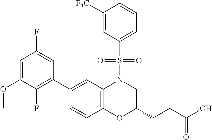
C1(C2=C(F)C(OC)=CC(F)=C2)=CC2=C(C=C1)OC(CCC(O)=O)CN2S(C1=CC=CC([F3C])=C1)(=O)=O
